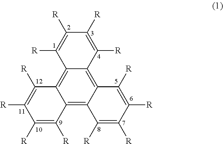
C12=C3C(=C4C(=C1C([R])=C([R])C([R])=C2[R])C([R])=C([R])C([R])=C4[R])C([R])=C([R])C([R])=C3[R]
